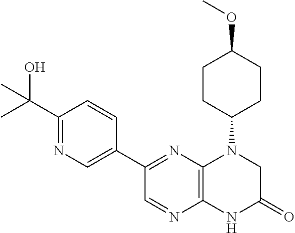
C1(C2=NC3=C(N=C2)NC(=O)CN3C2CCC(OC)CC2)=CN=C(C(O)(C)C)C=C1
